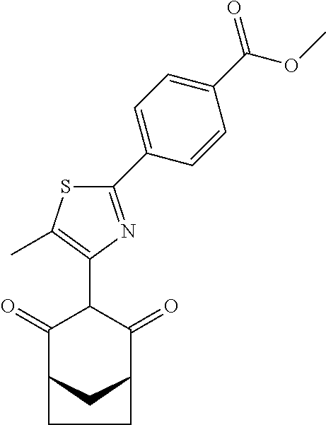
C1(=O)C2CC(C(=O)C1C1=C(C)SC(C3=CC=C(C(OC)=O)C=C3)=N1)CC2
